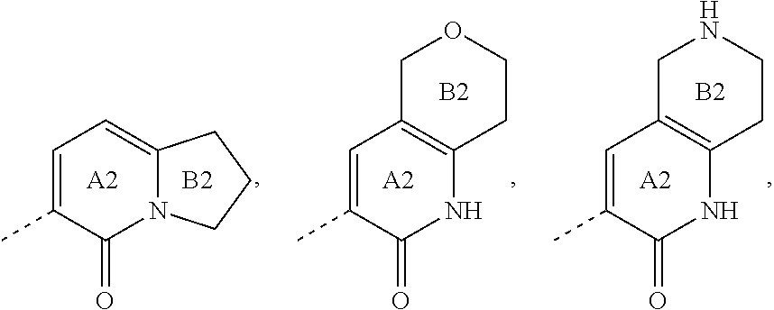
C1=C(C)C(=O)NC2=C1COCC2.[A2].[B2].C1=C(C)C(=O)N2C(=C1)CCC2.[B2].[A2].C1=C(C)C(=O)NC2=C1CNCC2.[A2].[B2]
